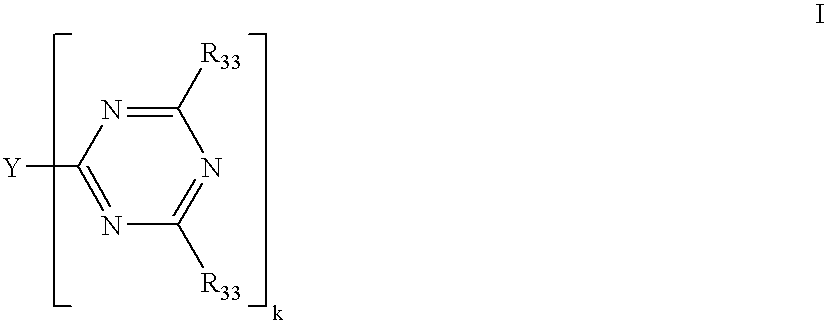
C1([R33])=NC([Y])=NC([R33])=N1
